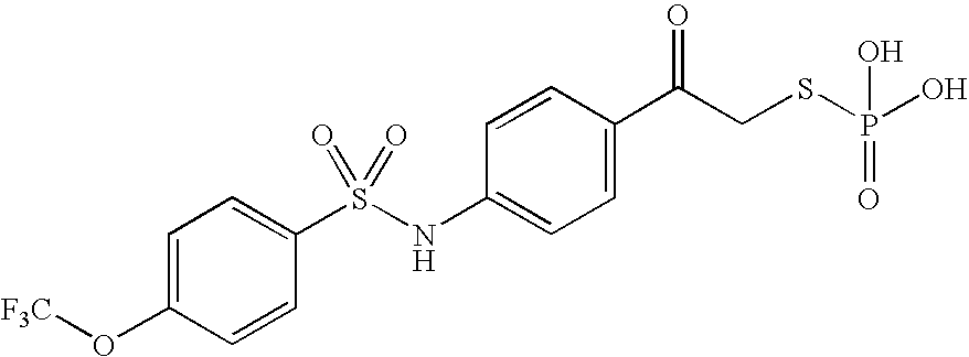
C1=C(O[F3C])C=CC(S(NC2=CC=C(C(CSP(O)(=O)O)=O)C=C2)(=O)=O)=C1
